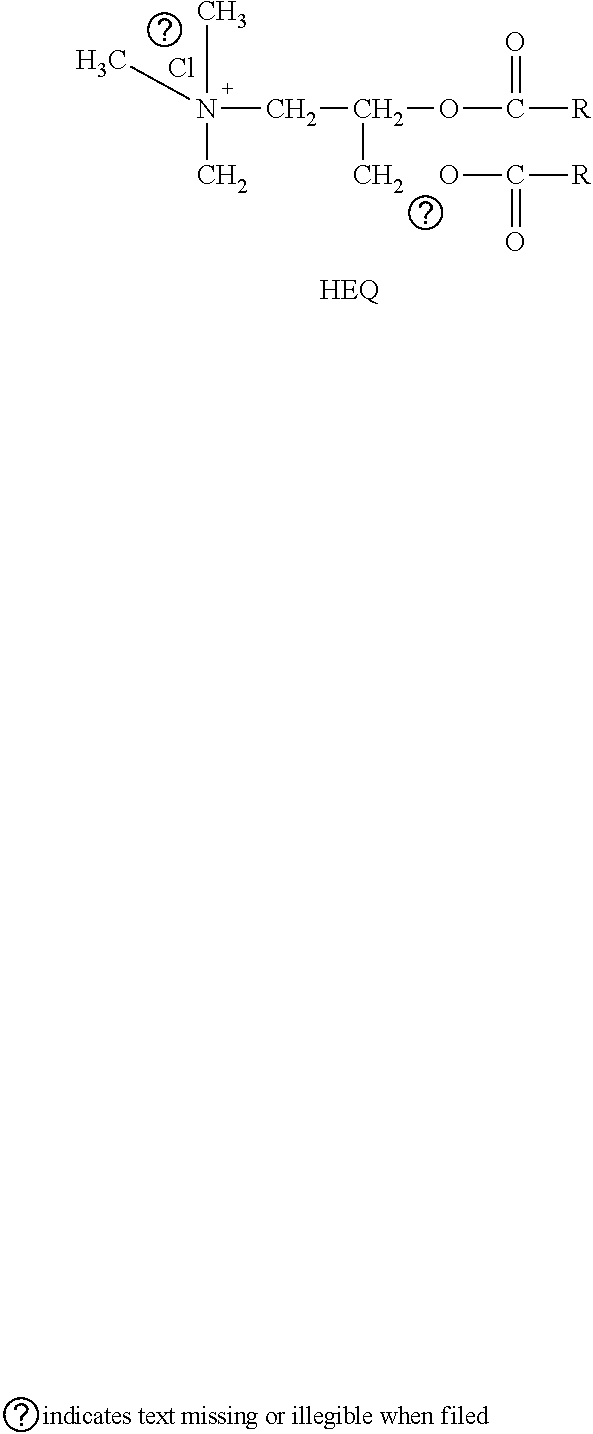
N(CC(OC([R])=O)C)(C)(C)C.Cl.OC([R])=O
